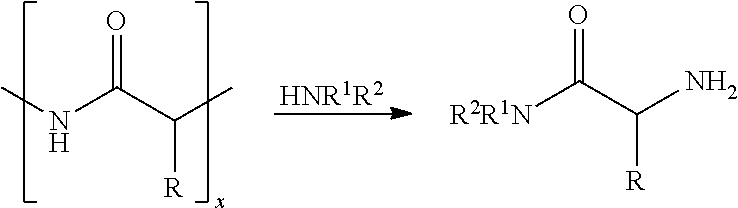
N(C(C(C)[R])=O)C.[HNR1R2].[R2R1N]C(C(N)[R])=O
